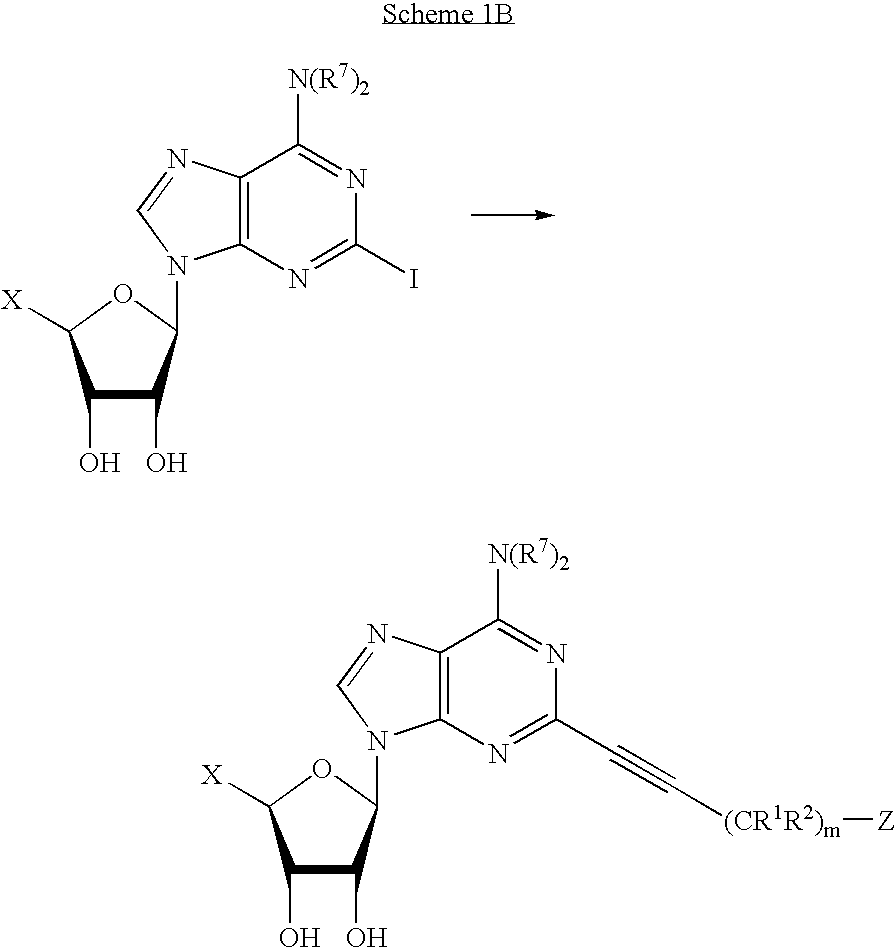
C1(O)C(O)C(N2C3=C(N=C2)C([N(R7)2])=NC(I)=N3)OC1[X].C1(O)C(O)C(N2C3=C(N=C2)C([N(R7)2])=NC(C#C[(CR1R2)m][Z])=N3)OC1[X]
